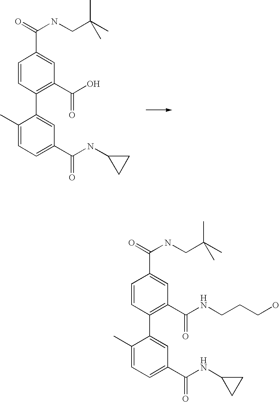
O=C(NCC(C)(C)C)C1=CC(C(=O)O)=C(C2=CC(C(NC3CC3)=O)=CC=C2C)C=C1.O=C(NCC(C)(C)C)C1=CC(C(NCCCO)=O)=C(C2=CC(C(NC3CC3)=O)=CC=C2C)C=C1
